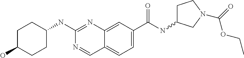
C1(O)CCC(NC2=NC3=CC(C(NC4CCN(C(OCC)=O)C4)=O)=CC=C3C=N2)CC1
